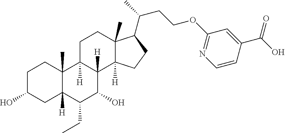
OC1CCC2(C)C([H])(C1)C(CC)C(O)C1([H])C2([H])CCC2(C)C1([H])CCC2C(C)CCOC1=NC=CC(C(O)=O)=C1
